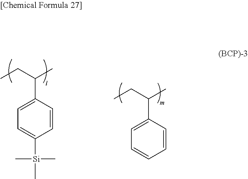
CCC(C)C1=CC=C([Si](C)(C)C)C=C1.CCC(C)C1=CC=CC=C1
